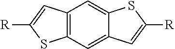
C12=C(C=C3C(=C1)SC([R])=C3)SC([R])=C2
